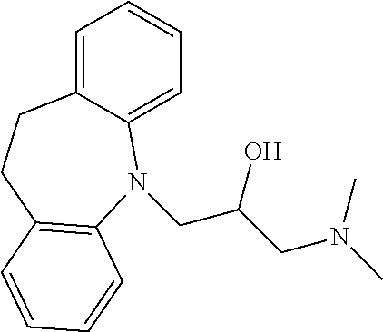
C1=C2C(=CC=C1)N(CC(CN(C)C)O)C1=C(CC2)C=CC=C1
